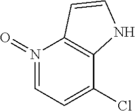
N1(=O)=CC=C(Cl)C2=C1C=CN2
